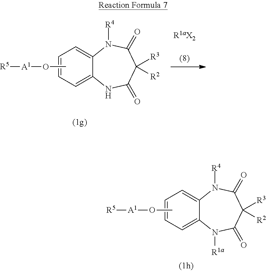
C1=CC=C2C(=C1)N([R4])C(=O)C([R3])([R2])C(=O)N2.CO[A1][R5].C1=CC=C2C(=C1)N([R4])C(=O)C([R3])([R2])C(=O)N2[R1a].CO[A1][R5]
